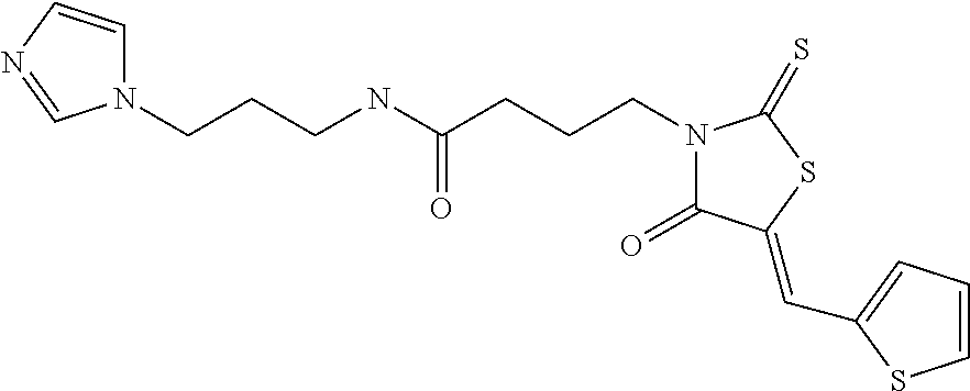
N1(CCCNC(CCCN2C(=O)C(=CC3=CC=CS3)SC2=S)=O)C=CN=C1
